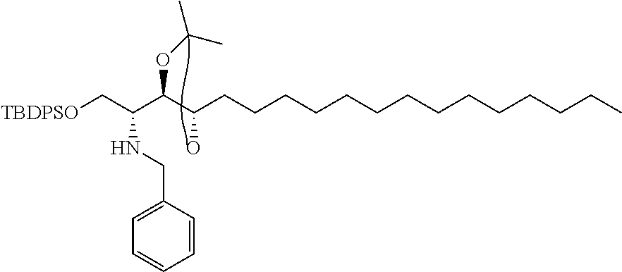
[TBDPSO]CC(C(C(CCCCCCCCCCCCCC)O)OC(C)C)NCC1=CC=CC=C1
